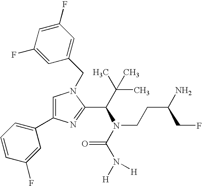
C1=C(C2=CC=CC(F)=C2)N=C(C(C(C)(C)C)N(C(N([H])[H])=O)CCC(N)CF)N1CC1=CC(F)=CC(F)=C1
